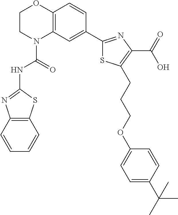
C1CN(C(=O)NC2=NC3=C(S2)C=CC=C3)C2=C(O1)C=CC(C1=NC(C(=O)O)=C(CCCOC3=CC=C(C(C)(C)C)C=C3)S1)=C2
